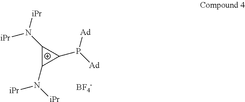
C1(N([iPr])[iPr])C(N([iPr])[iPr])C1P([Ad])[Ad].[BF4-]
